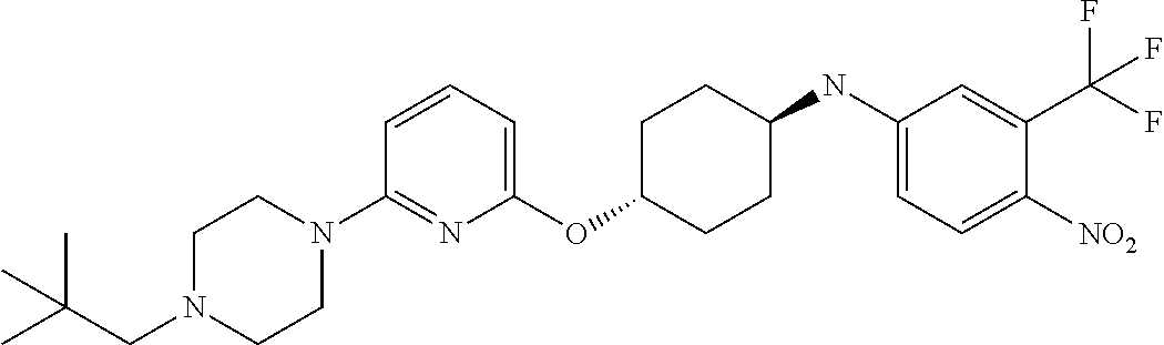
C1(OC2CCC(NC3=CC=C([NO2])C(C(F)(F)F)=C3)CC2)=CC=CC(N2CCN(CC(C)(C)C)CC2)=N1
